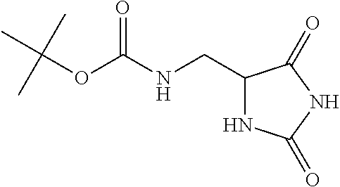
N(C(OC(C)(C)C)=O)CC1NC(=O)NC1=O
